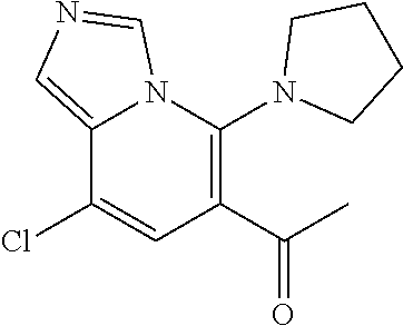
C12=CN=CN1C(N1CCCC1)=C(C(C)=O)C=C2Cl
